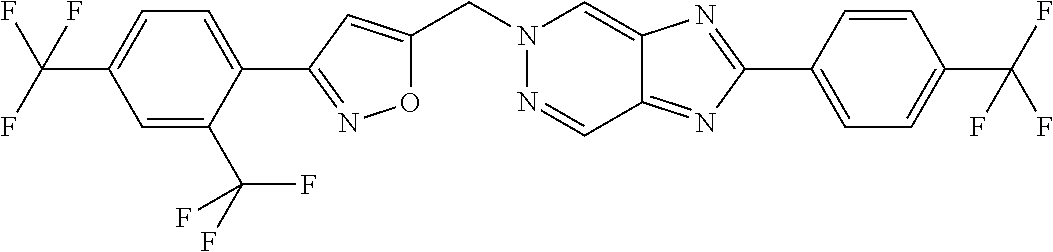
C(N1N=CC2=NC(C3=CC=C(C(F)(F)F)C=C3)=NC2=C1)C1=CC(C2=CC=C(C(F)(F)F)C=C2C(F)(F)F)=NO1
